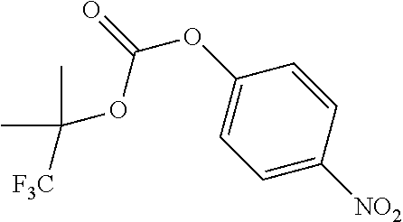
C1=C([NO2])C=CC(OC(OC([F3C])(C)C)=O)=C1
